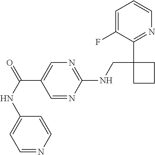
C1=C(F)C(C2(CNC3=NC=C(C(NC4=CC=NC=C4)=O)C=N3)CCC2)=NC=C1
